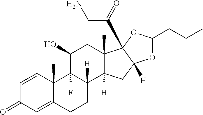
C1=CC2(C)C(=CC1=O)CCC1([H])C2(F)C(O)CC2(C)C1([H])CC1([H])C2(C(CN)=O)OC(CCC)O1
